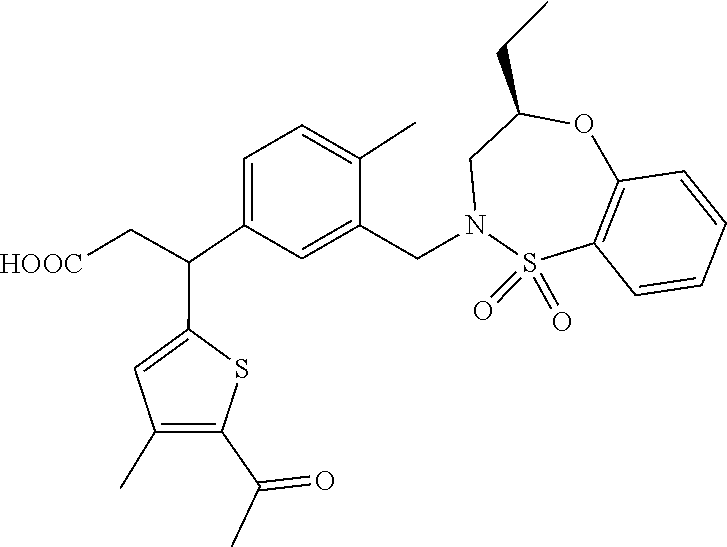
S1(=O)(=O)C2=C(C=CC=C2)OC(CC)CN1CC1=CC(C(C2=CC(C)=C(C(=O)C)S2)C[HOOC])=CC=C1C
